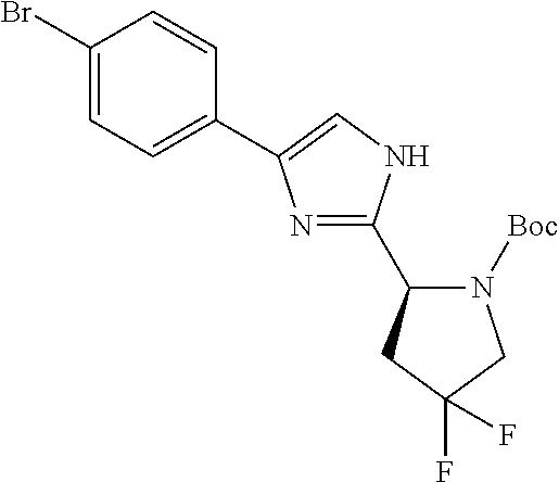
N1=C(C2N([Boc])CC(F)(F)C2)NC=C1C1=CC=C(Br)C=C1
